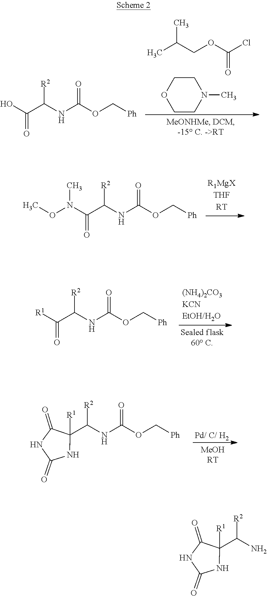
N1C(=O)NC([R1])(C(N)[R2])C1=O.CC(COC(Cl)=O)C.C1CN(C)CCO1.OC(C(NC(OC[Ph])=O)[R2])=O.CON(C(C(NC(OC[Ph])=O)[R2])=O)C.[Pd/ C/ H2].N1C(=O)NC([R1])(C(NC(OC[Ph])=O)[R2])C1=O.[R1]C(C(NC(OC[Ph])=O)[R2])=O
